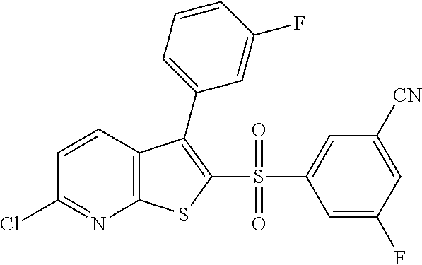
C1=CC2=C(N=C1Cl)SC(S(C1=CC([CN])=CC(F)=C1)(=O)=O)=C2C1=CC=CC(F)=C1
